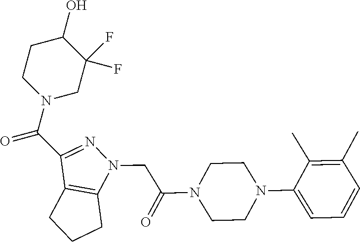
C1(O)CCN(C(=O)C2=NN(CC(N3CCN(C4=CC=CC(C)=C4C)CC3)=O)C3=C2CCC3)CC1(F)F
